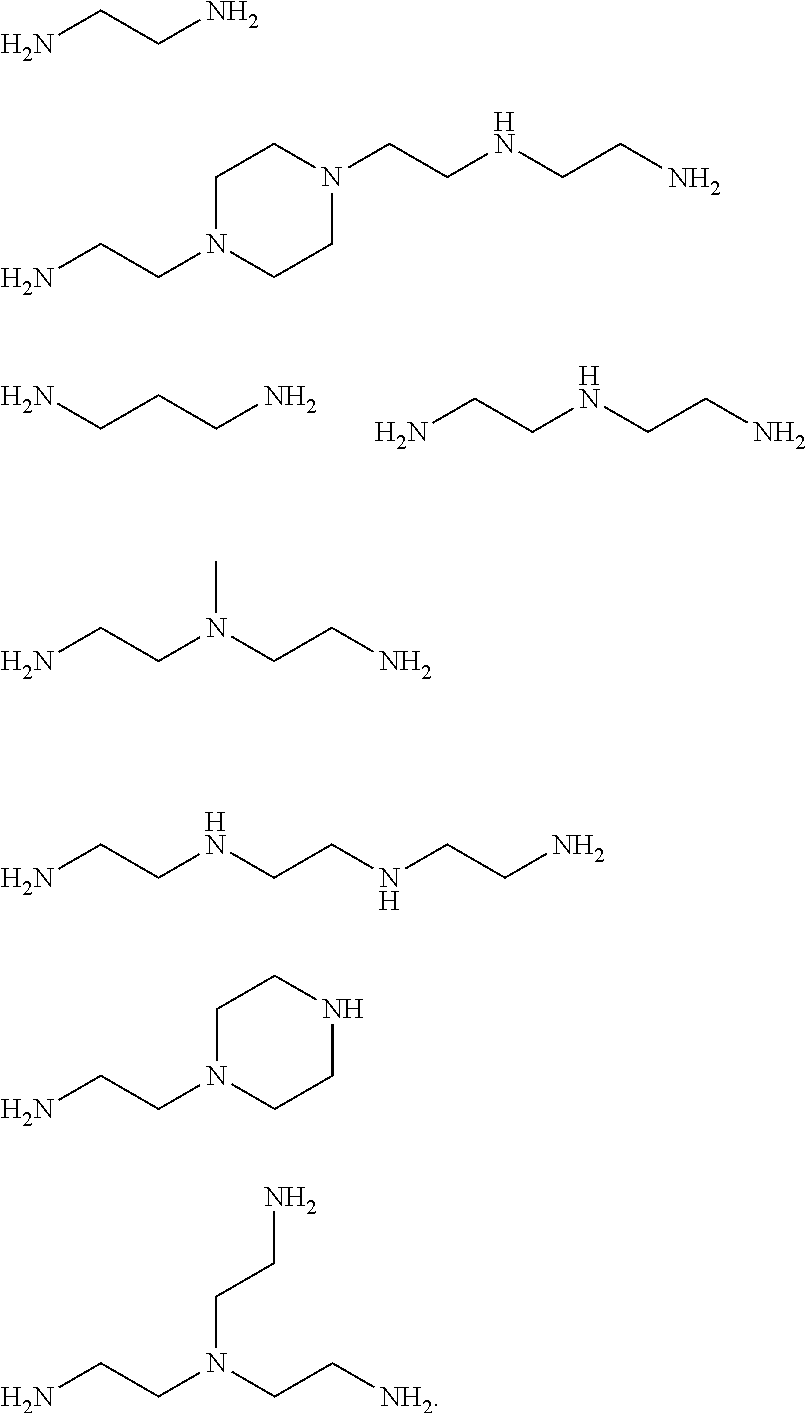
NCCCN.NCCNCCN.NCCN.C1N(CCN)CCN(CCNCCN)C1.NCCN(CCN)C.NCCNCCNCCN.NCCN1CCNCC1.NCCN(CC[NH2])CCN
